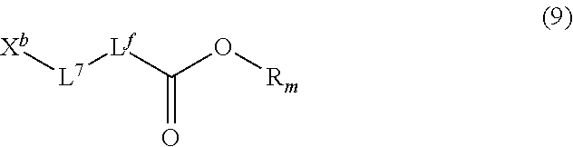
[L7]([Lf]C(O[Rm])=O)[Xb]
